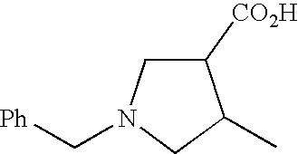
C1([CO2H])CN(C[Ph])CC1C
